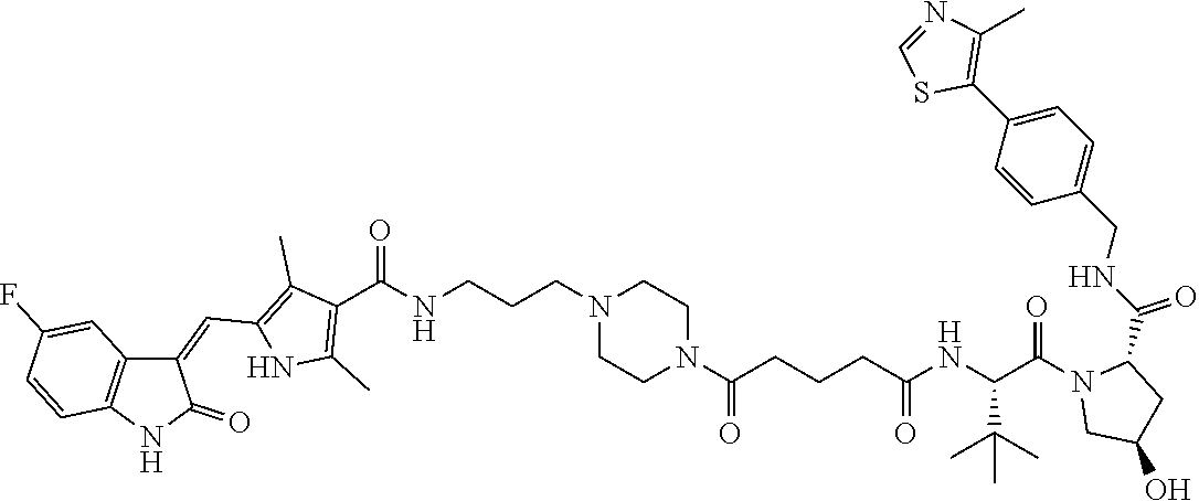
C1=NC(C)=C(C2=CC=C(CNC(=O)C3N(C(C(NC(CCCC(N4CCN(CCCNC(C5=C(C)NC(C=C6C7=C(C=CC(F)=C7)NC6=O)=C5C)=O)CC4)=O)=O)C(C)(C)C)=O)CC(O)C3)C=C2)S1
